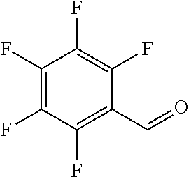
C1(F)=C(F)C(F)=C(F)C(F)=C1C=O
